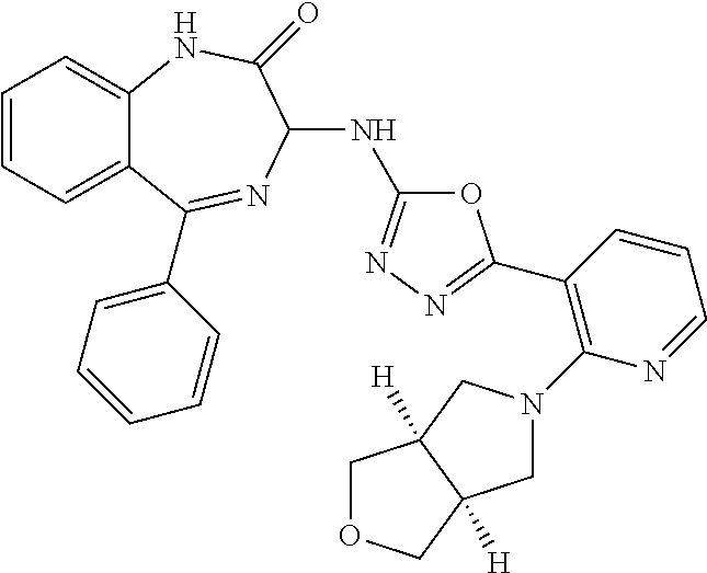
C1=CC=C2C(=C1)NC(=O)C(NC1=NN=C(C3=C(N4CC5([H])C([H])(C4)COC5)N=CC=C3)O1)N=C2C1=CC=CC=C1
